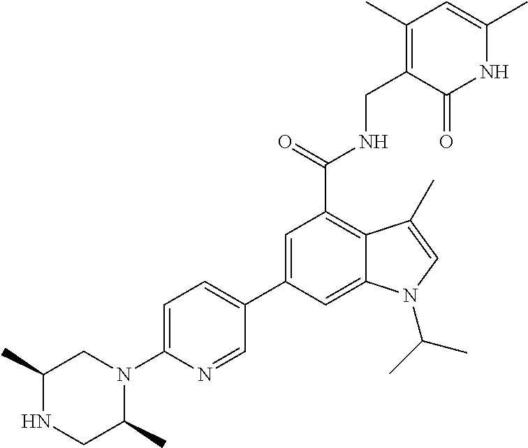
C1(C2=CC=C(N3CC(C)NCC3C)N=C2)=CC(C(=O)NCC2=C(C)C=C(C)NC2=O)=C2C(=C1)N(C(C)C)C=C2C
